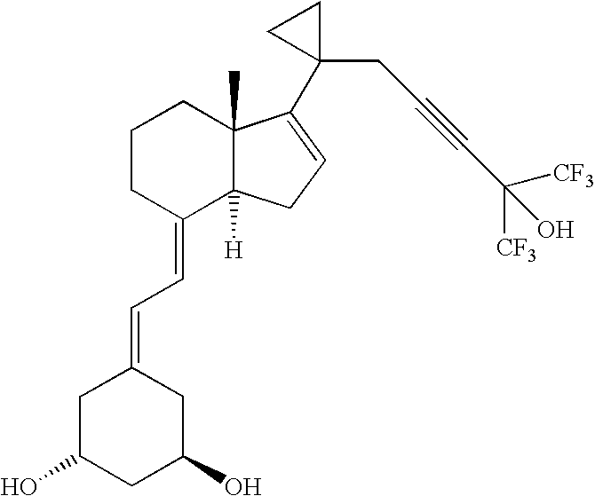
C1C(O)CC(O)CC1=CC=C1C2([H])C(C)(CCC1)C(C1(CC#CC([CF3])(O)[CF3])CC1)=CC2
